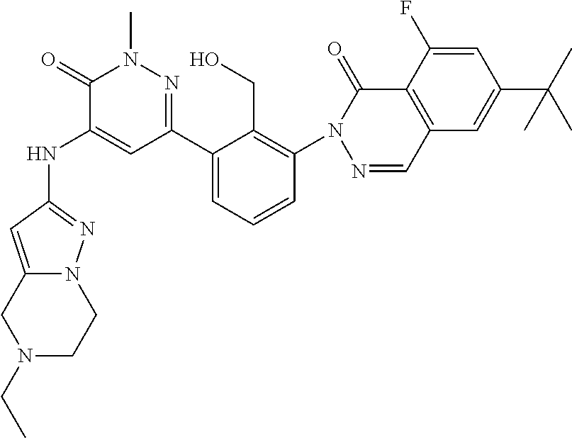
C1(NC2=CC(C3=CC=CC(N4N=CC5=C(C4=O)C(F)=CC(C(C)(C)C)=C5)=C3CO)=NN(C)C2=O)=NN2C(=C1)CN(CC)CC2
